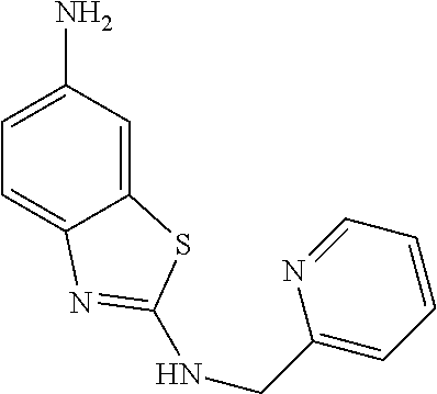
C12=CC(N)=CC=C1N=C(NCC1=CC=CC=N1)S2
